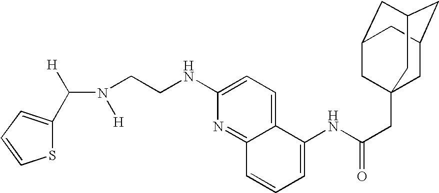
C(N([H])CCNC1=CC=C2C(=N1)C=CC=C2NC(CC12CC3CC(CC(C1)C3)C2)=O)([H])C1=CC=CS1
